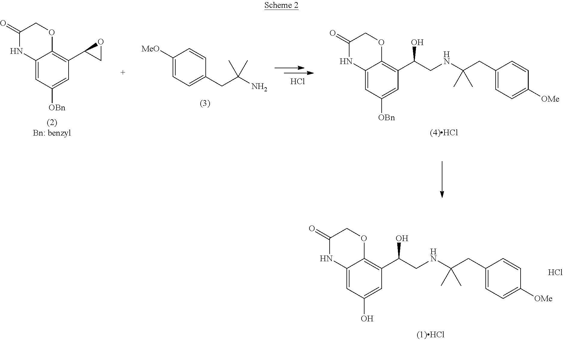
C12=CC(O)=CC(C(CNC(CC3=CC=C([OMe])C=C3)(C)C)O)=C1OCC(=O)N2.Cl.C12=CC([OBn])=CC(C3OC3)=C1OCC(=O)N2.C1([MeO])=CC=C(CC(N)(C)C)C=C1.C12=CC([OBn])=CC(C(CNC(CC3=CC=C([OMe])C=C3)(C)C)O)=C1OCC(=O)N2.Cl
